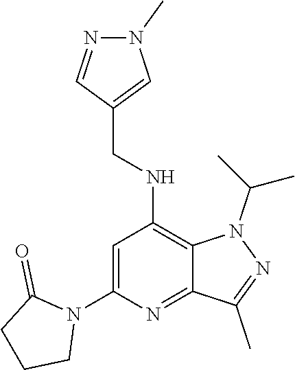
N1(C(C)C)C2=C(NCC3=CN(C)N=C3)C=C(N3CCCC3=O)N=C2C(C)=N1
